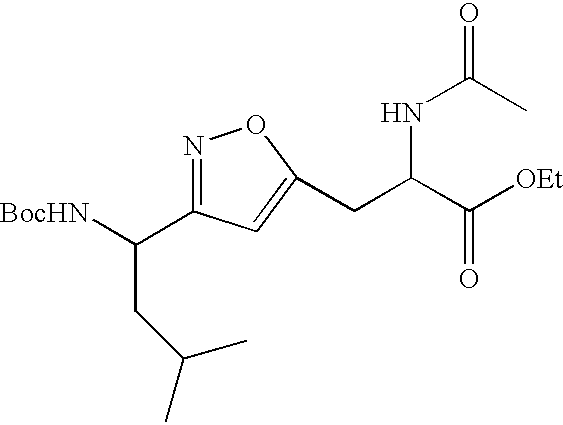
[BocHN]C(C1=NOC(CC(C([OEt])=O)NC(C)=O)=C1)CC(C)C
